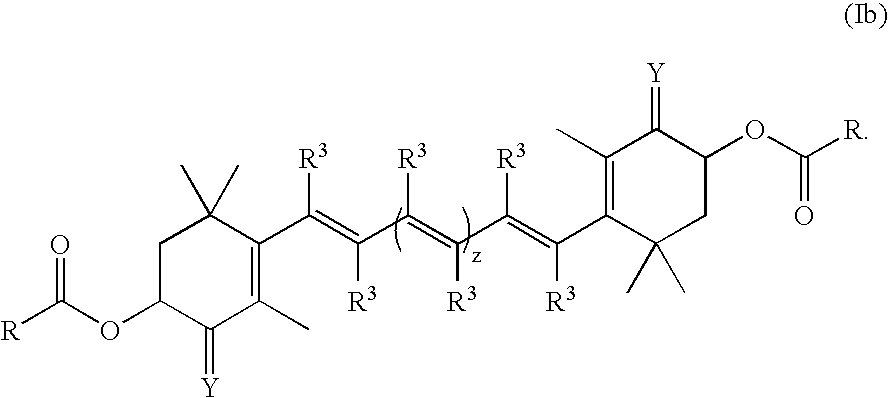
C1(C(=C([R3])C(=C(C(=C([R3])C2=C(C)C(=[Y])C(OC([R])=O)CC2(C)C)[R3])[R3])[R3])[R3])=C(C)C(=[Y])C(OC([R])=O)CC1(C)C
